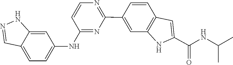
C12=CC(NC3=NC(C4=CC5=C(C=C4)C=C(C(NC(C)C)=O)N5)=NC=C3)=CC=C1C=NN2
